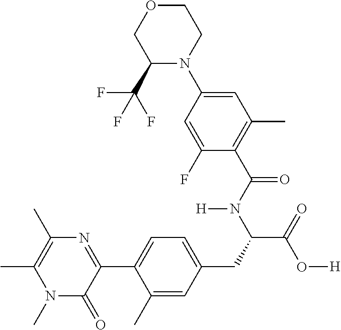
C1(C)=C(C)N=C(C2=CC=C(CC(C(=O)O[H])N(C(C3=C(C)C=C(N4CCOCC4C(F)(F)F)C=C3F)=O)[H])C=C2C)C(=O)N1C
